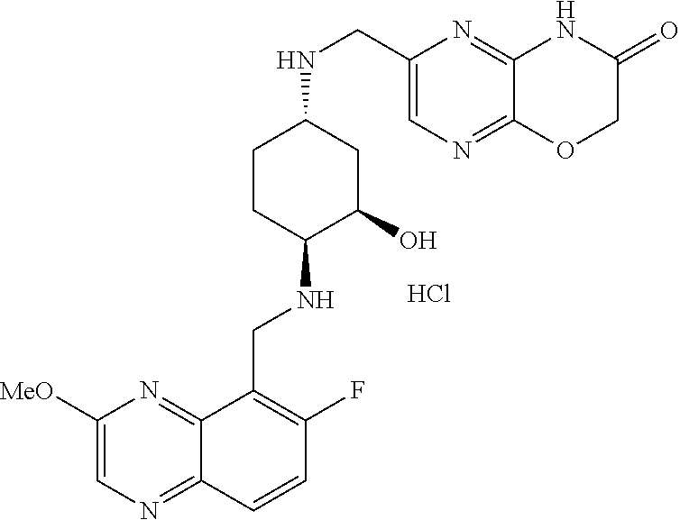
N(C1C(O)CC(NCC2=CN=C3C(=N2)NC(=O)CO3)CC1)CC1=C(F)C=CC2=NC=C([MeO])N=C12.Cl
